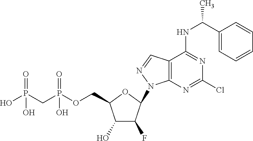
C1(O)C(F)C(N2C3=C(C=N2)C(NC(C2=CC=CC=C2)C)=NC(Cl)=N3)OC1COP(CP(O)(=O)O)(=O)O
